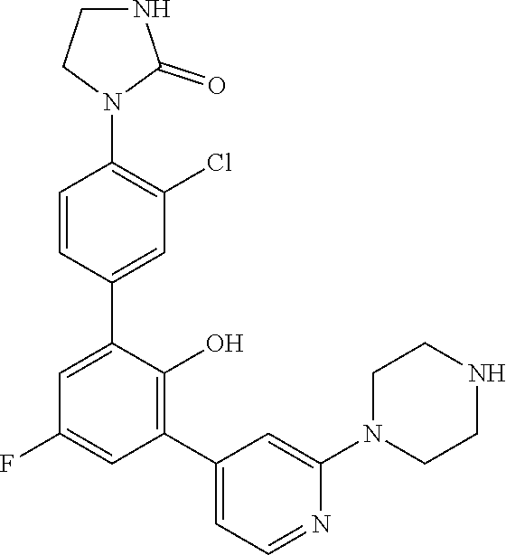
C1(F)=CC(C2=CC=NC(N3CCNCC3)=C2)=C(O)C(C2=CC(Cl)=C(N3C(=O)NCC3)C=C2)=C1
